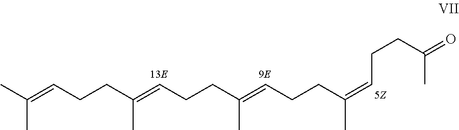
C(C)(C)=CCCC(=CCCC(=CCCC(=CCCC(=O)C)C)C)C
